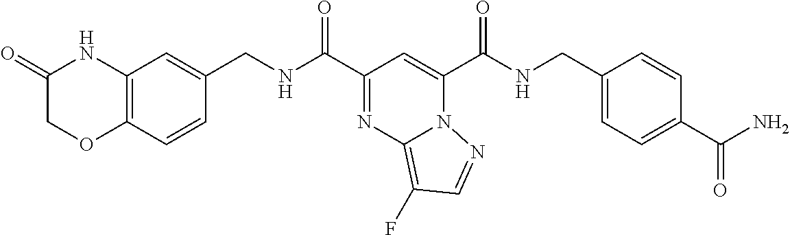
C(C1=NC2=C(F)C=NN2C(C(NCC2=CC=C(C(N)=O)C=C2)=O)=C1)(=O)NCC1=CC2=C(C=C1)OCC(=O)N2
